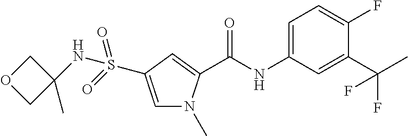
C1=C(S(NC2(C)COC2)(=O)=O)C=C(C(NC2=CC=C(F)C(C(C)(F)F)=C2)=O)N1C
